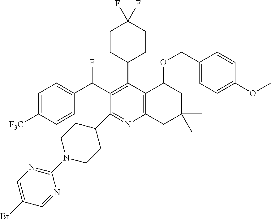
FC(C1=C(C2CCC(F)(F)CC2)C2=C(N=C1C1CCN(C3=NC=C(Br)C=N3)CC1)CC(C)(C)CC2OCC1=CC=C(OC)C=C1)C1=CC=C([F3C])C=C1
